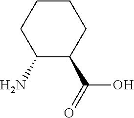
C1(N)C(C(=O)O)CCCC1
